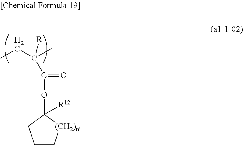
C(C(CC)(C)[R])(OC1([R12])[(CH2)n]CCC1)=O
